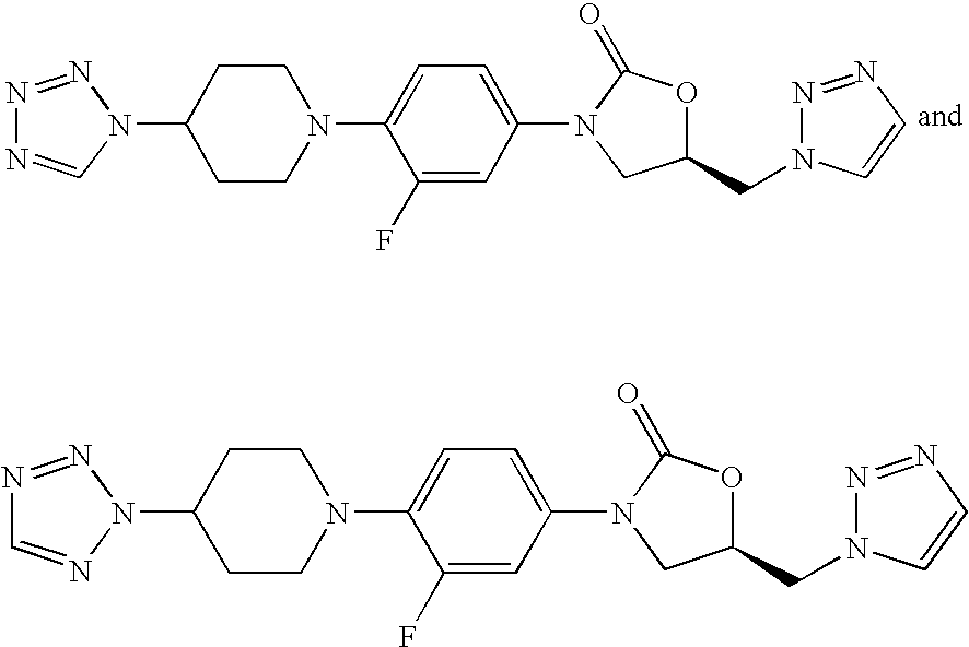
N1=NN(C2CCN(C3=CC=C(N4CC(CN5C=CN=N5)OC4=O)C=C3F)CC2)C=N1.N1=NN(C2CCN(C3=CC=C(N4CC(CN5C=CN=N5)OC4=O)C=C3F)CC2)N=C1
